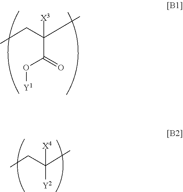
C(C(C)(C(=O)O[Y1])[X3])C.C(C(C)([Y2])[X4])C
